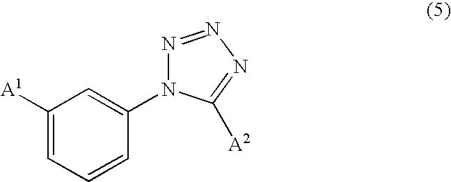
C1=C([A1])C=C(N2N=NN=C2[A2])C=C1
